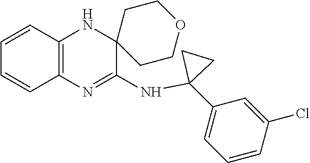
C1=CC2=C(C=C1)N=C(NC1(C3=CC=CC(Cl)=C3)CC1)C1(N2)CCOCC1
